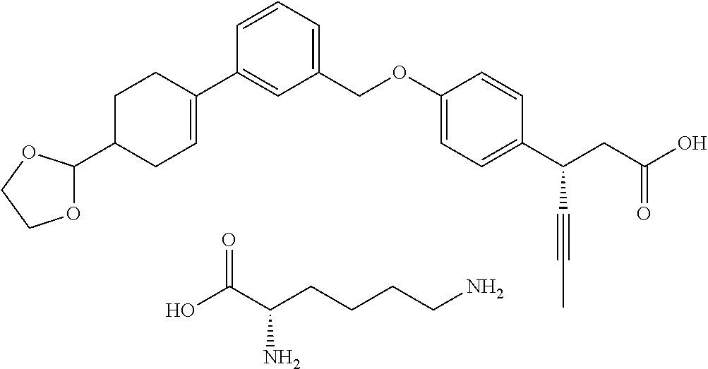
C1=CC=C(COC2=CC=C(C(CC(O)=O)C#CC)C=C2)C=C1C1=CCC(C2OCCO2)CC1.OC(C(CCCCN)N)=O
